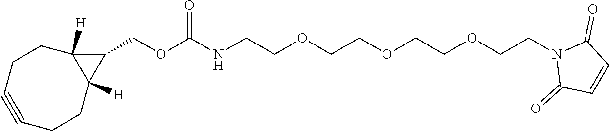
C1(COC(NCCOCCOCCOCCN2C(=O)C=CC2=O)=O)C2([H])C1([H])CCC#CCC2
